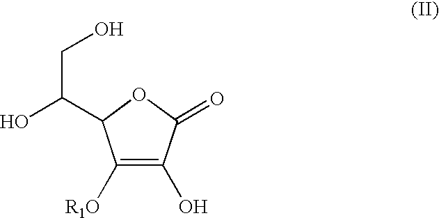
C1([R1O])=C(O)C(=O)OC1C(O)CO
